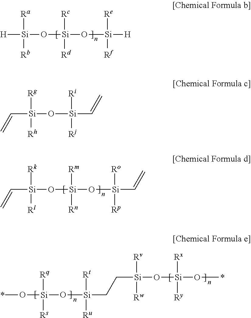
[H][Si](O[Si](O[Si]([H])([Re])[Rf])([Rc])[Rd])([Ra])[Rb].C([Si](O[Si](O[Si](C=C)([Ro])[Rp])([Rm])[Rn])([Rk])[Rl])=C.*O[Si](O[Si](CC[Si](O[Si](O*)([Rx])[Ry])([Rv])[Rw])([Ru])[Rt])([Rq])[Rs].C([Si](O[Si](C=C)([Ri])[Rj])([Rg])[Rh])=C
